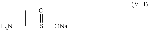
S(=O)([ONa])C(N)C
